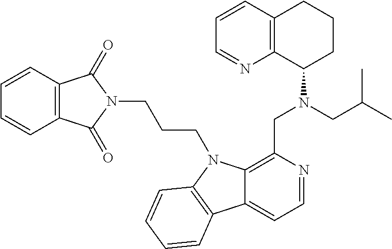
C1=CC2=C(N=C1)C(N(CC1=C3C(=CC=N1)C1=C(N3CCCN3C(=O)C4=C(C3=O)C=CC=C4)C=CC=C1)CC(C)C)CCC2
